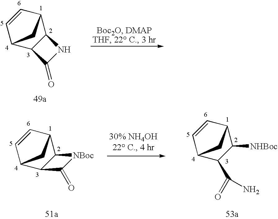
C12C3CC(C=C3)C1C(=O)N2.C12C3CC(C=C3)C1C(=O)[NBoc]2.C1([NHBoc])C2CC(C=C2)C1C(=O)N
